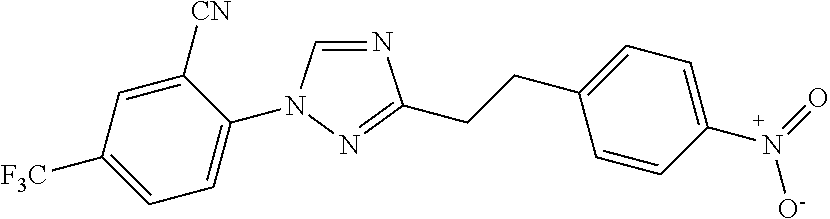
N1=CN(C2=CC=C([F3C])C=C2[CN])N=C1CCC1=CC=C(N(=O)[O-])C=C1
